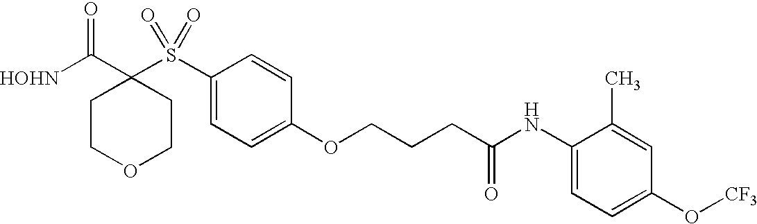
[HOHN]C(C1(S(C2=CC=C(OCCCC(NC3=CC=C(O[CF3])C=C3C)=O)C=C2)(=O)=O)CCOCC1)=O
